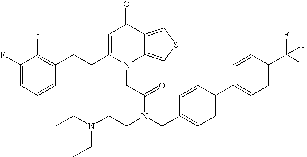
C1=C(CCC2=C(F)C(F)=CC=C2)N(CC(N(CCN(CC)CC)CC2=CC=C(C3=CC=C(C(F)(F)F)C=C3)C=C2)=O)C2=CSC=C2C1=O
